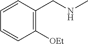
C1([OEt])=C(CNC)C=CC=C1
